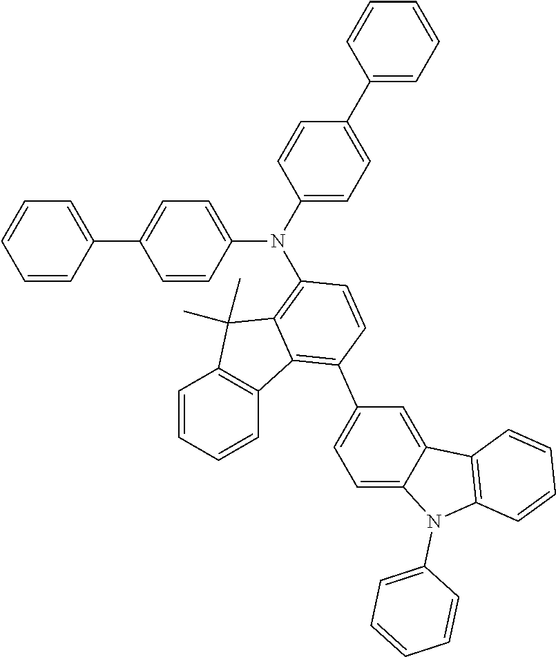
C1(N(C2=CC=C(C3=CC=CC=C3)C=C2)C2=C3C(=C(C4=CC=C5C(=C4)C4=C(N5C5=CC=CC=C5)C=CC=C4)C=C2)C2=C(C=CC=C2)C3(C)C)=CC=C(C2=CC=CC=C2)C=C1
